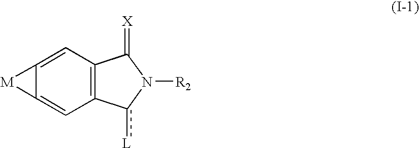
C12=C(C=C3C(=C1)[M]3)C(=[X])N([R2])c2[L]
